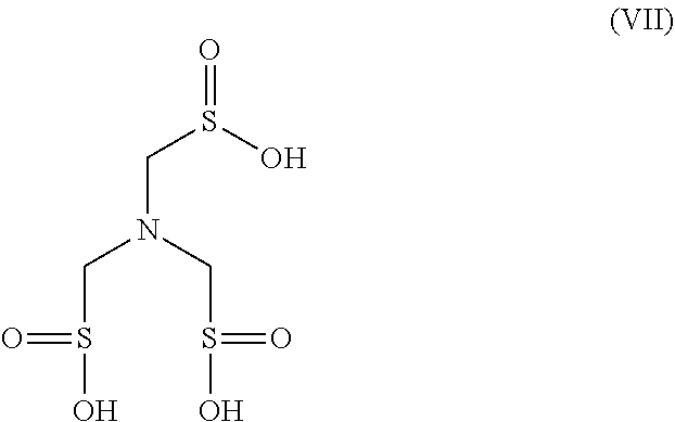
C(S(O)=O)N(CS(O)=O)CS(=O)O
